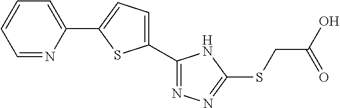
C1=NC(C2=CC=C(C3=NN=C(SCC(O)=O)N3)S2)=CC=C1
